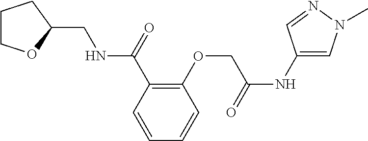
C1COC(CNC(C2=C(OCC(NC3=CN(C)N=C3)=O)C=CC=C2)=O)C1
